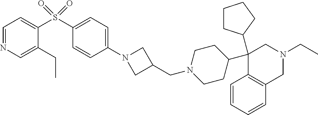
C1(C2CCCC2)(C2CCN(CC3CN(C4=CC=C(S(=O)(=O)C5=CC=NC=C5CC)C=C4)C3)CC2)C2=C(CN(CC)C1)C=CC=C2
